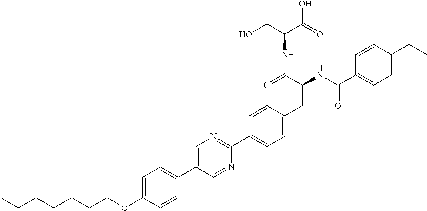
CCCCCCCOC1=CC=C(C2=CN=C(C3=CC=C(CC(NC(C4=CC=C(C(C)C)C=C4)=O)C(=O)NC(CO)C(O)=O)C=C3)N=C2)C=C1
